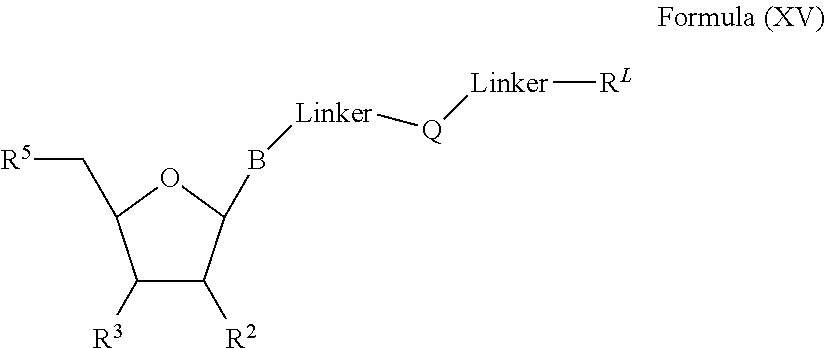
C1([R3])C([R2])C(B[Linker][Q][Linker][RL])OC1C[R5]
